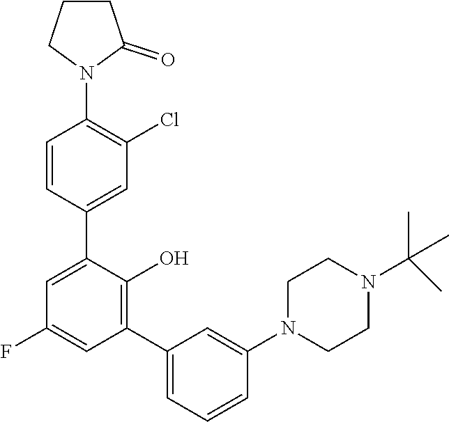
C1=C(C2=CC(Cl)=C(N3C(=O)CCC3)C=C2)C(O)=C(C2=CC=CC(N3CCN(C(C)(C)C)CC3)=C2)C=C1F
